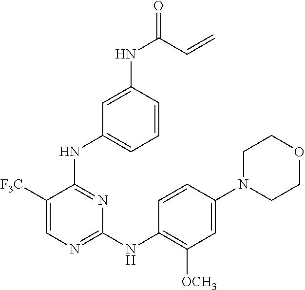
C1([F3C])=CN=C(NC2=C([OCH3])C=C(N3CCOCC3)C=C2)N=C1NC1=CC=CC(NC(C=C)=O)=C1
